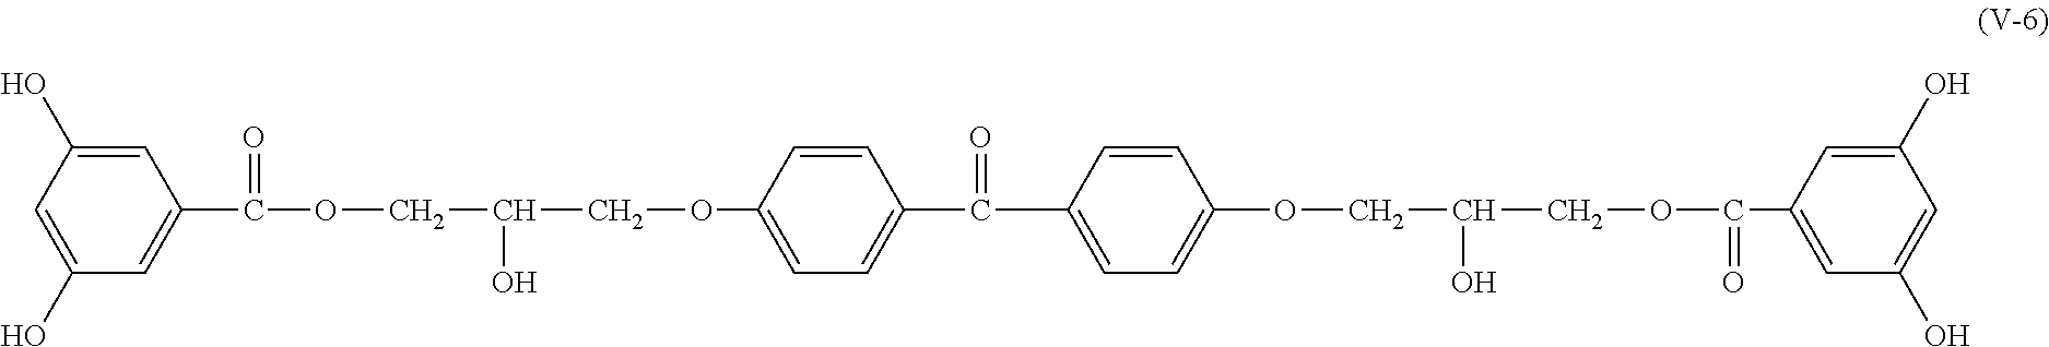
C1(O)=CC(O)=CC(C(OCC(O)COC2=CC=C(C(C3=CC=C(OCC(O)COC(C4=CC(O)=CC(O)=C4)=O)C=C3)=O)C=C2)=O)=C1
